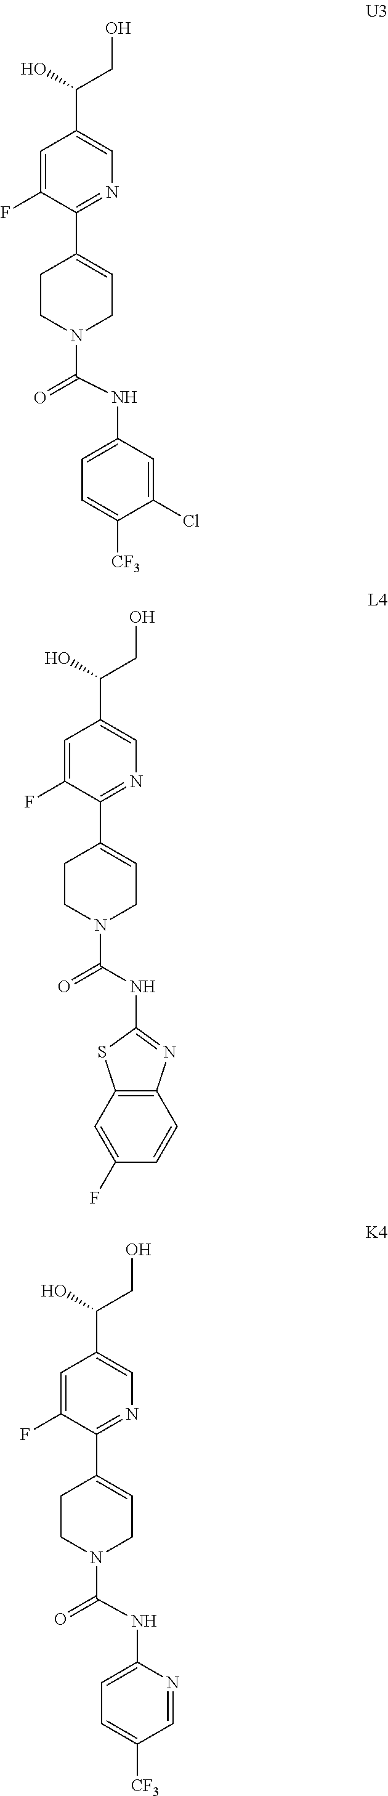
C1=C(F)C(C2=CCN(C(=O)NC3=CC=C([CF3])C(Cl)=C3)CC2)=NC=C1C(CO)O.C1=C(F)C(C2=CCN(C(=O)NC3=NC4=C(C=C(F)C=C4)S3)CC2)=NC=C1C(CO)O.C1=C(F)C(C2=CCN(C(=O)NC3=CC=C([CF3])C=N3)CC2)=NC=C1C(CO)O
